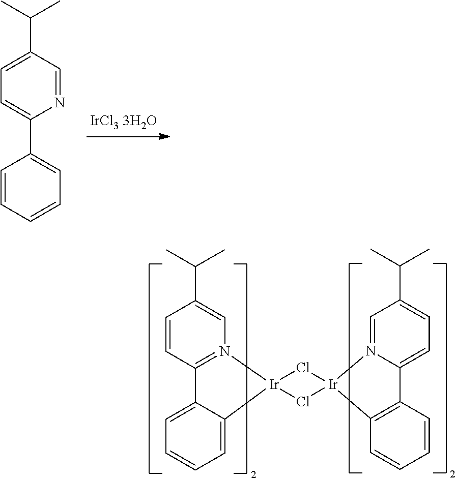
C1=C(C(C)C)C=NC(C2=CC=CC=C2)=C1.C1=CC2=N(C=C1C(C)C)[Ir]1(C3=CC=CC=C23)Cl[Ir]2(Cl1)N1=CC(C(C)C)=CC=C1C1=C2C=CC=C1
